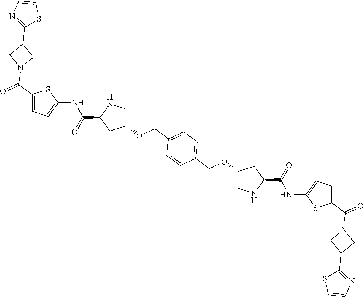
C1(C(=O)N2CC(C3=NC=CS3)C2)=CC=C(NC(C2CC(OCC3=CC=C(COC4CNC(C(=O)NC5=CC=C(C(=O)N6CC(C7=NC=CS7)C6)S5)C4)C=C3)CN2)=O)S1
